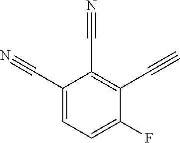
C1(C#N)=CC=C(F)C(C#C)=C1C#N
